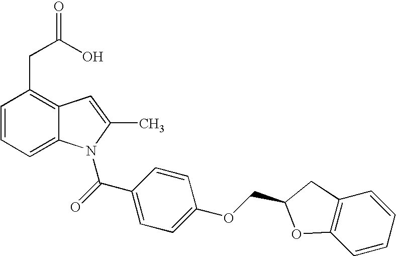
C1=CC=C2C(=C1CC(O)=O)C=C(C)N2C(C1=CC=C(OCC2OC3=C(C2)C=CC=C3)C=C1)=O
